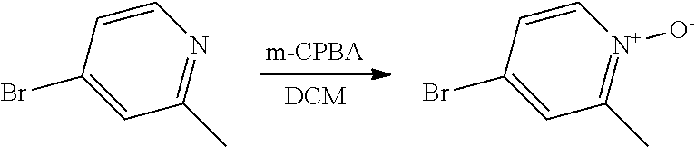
C1=CC(Br)=CC(C)=[N+]1[O-].C1=CC(Br)=CC(C)=N1
